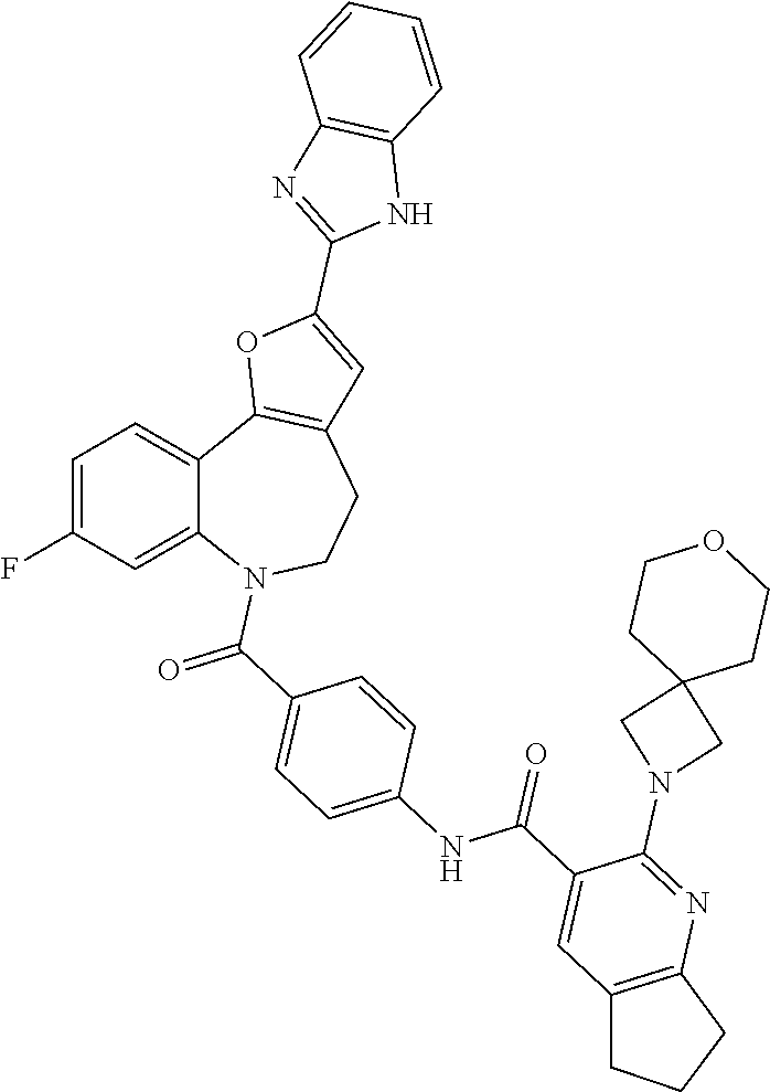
C1=C(F)C=C2C(=C1)C1=C(CCN2C(C2=CC=C(NC(C3=CC4=C(N=C3N3CC5(C3)CCOCC5)CCC4)=O)C=C2)=O)C=C(C2=NC3=C(N2)C=CC=C3)O1
